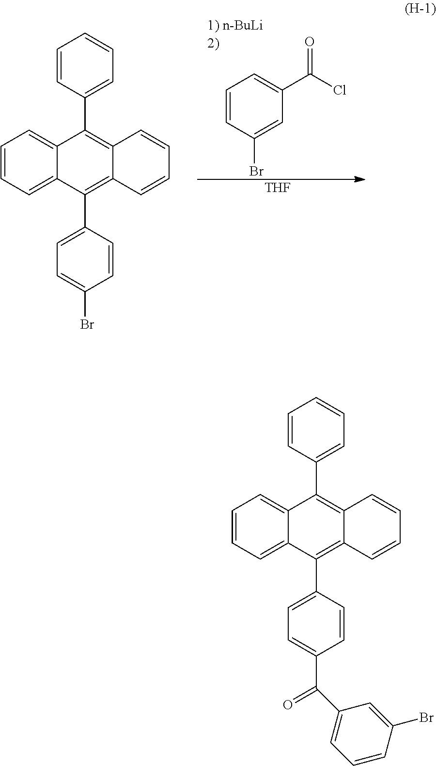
C1=CC=C2C(=C1)C(C1=CC=CC=C1)=C1C(=C2C2=CC=C(Br)C=C2)C=CC=C1.C1=CC(Br)=CC(C(Cl)=O)=C1.[THF].C1=CC=C2C(=C1)C(C1=CC=CC=C1)=C1C(=C2C2=CC=C(C(=O)C3=CC=CC(Br)=C3)C=C2)C=CC=C1
